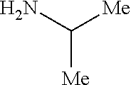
C(N)([Me])[Me]
